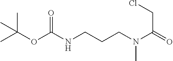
C(OC(NCCCN(C(=O)CCl)C)=O)(C)(C)C
